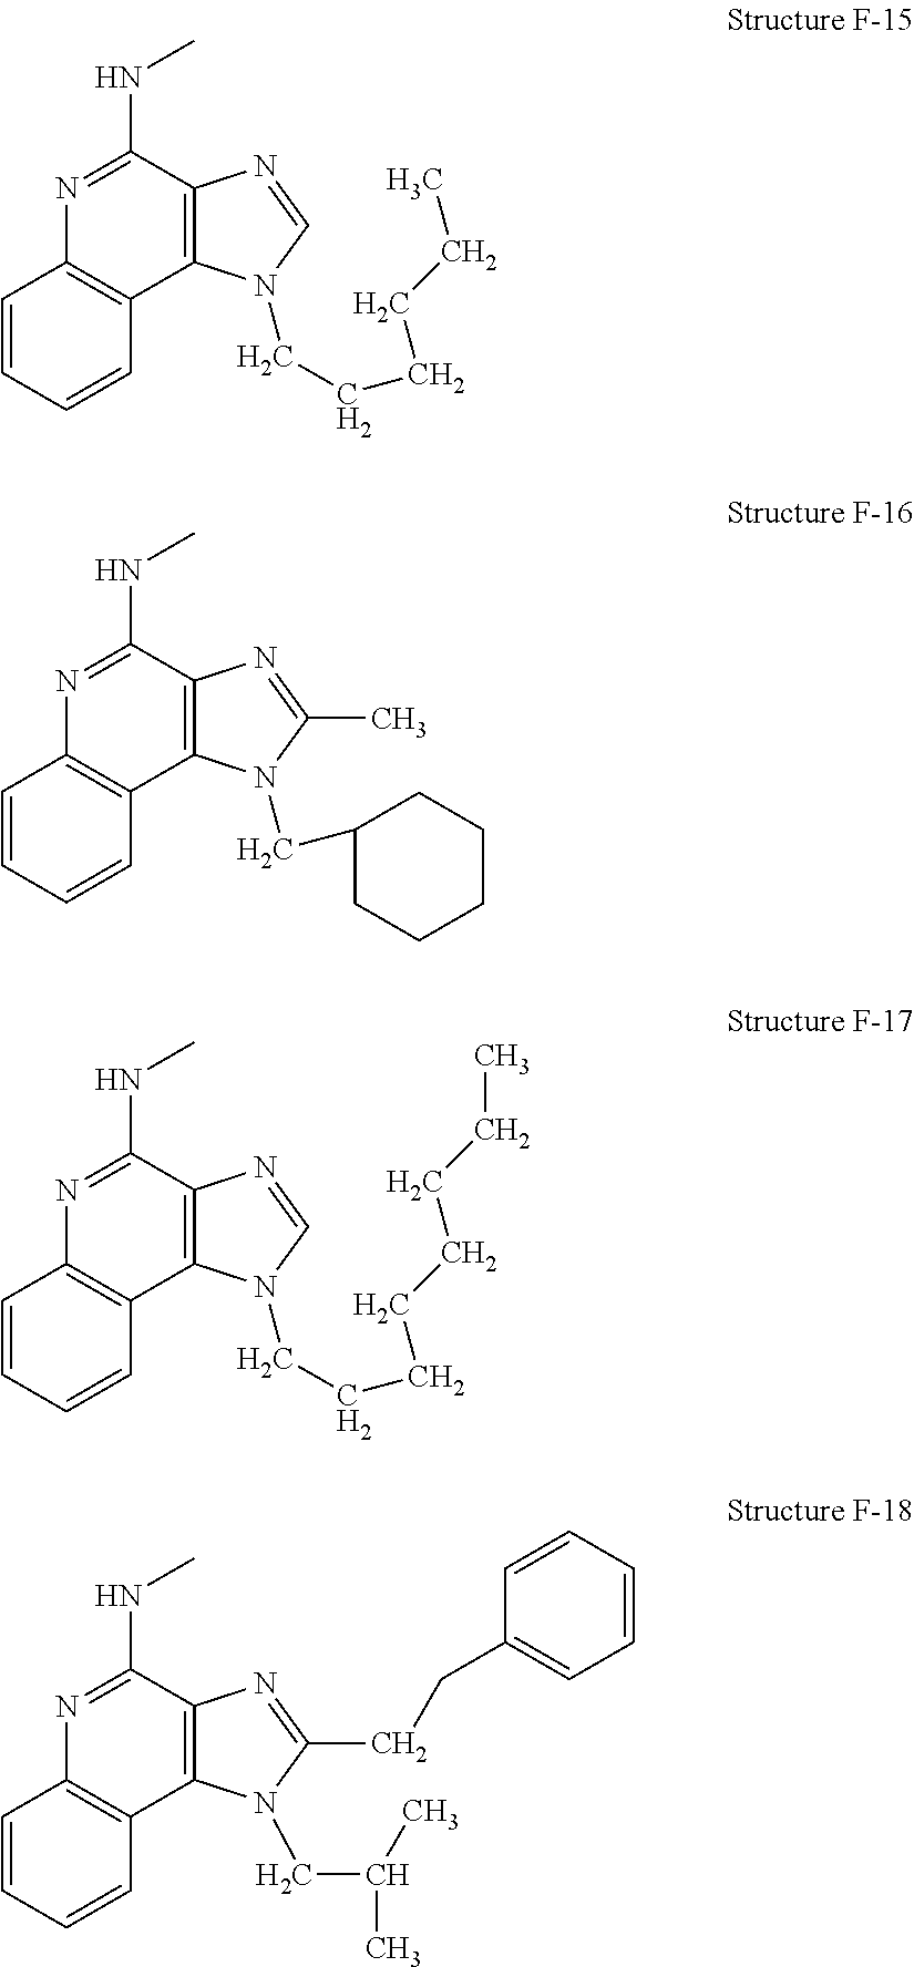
N1=C(NC)C2=C(C3=C1C=CC=C3)N(CCCCCC)C=N2.N1=C(NC)C2=C(C3=C1C=CC=C3)N(CC1CCCCC1)C(C)=N2.N1=C(NC)C2=C(C3=C1C=CC=C3)N(CCCCCCCC)C=N2.N1=C(NC)C2=C(C3=C1C=CC=C3)N(CC(C)C)C(CCC1=CC=CC=C1)=N2
